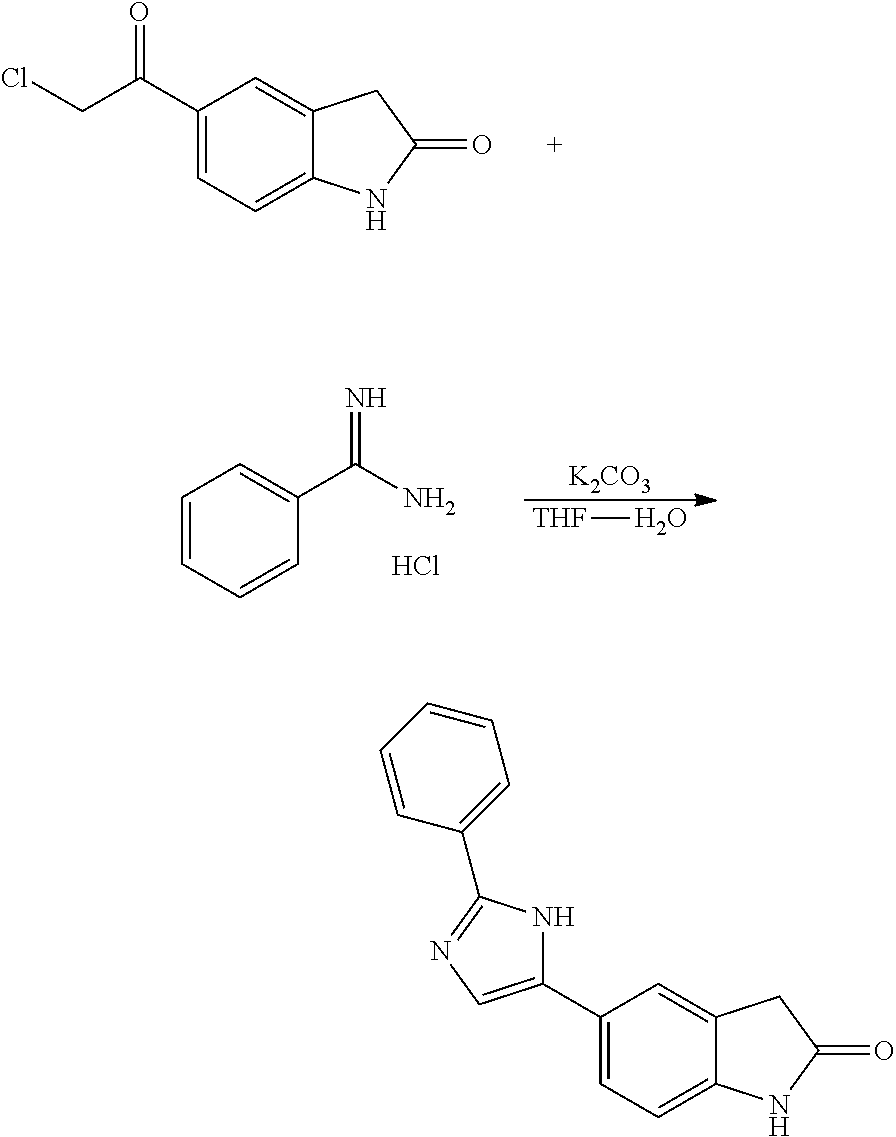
ClCC(C1=CC=C2C(=C1)CC(=O)N2)=O.[K2CO3].[THF]O.C1=CC=CC(C(=N)N)=C1.Cl.N1C(C2=CC=C3C(=C2)CC(=O)N3)=CN=C1C1=CC=CC=C1
